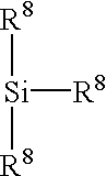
[Si]([R8])([R8])[R8]
